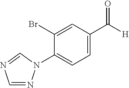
C1=NN(C2=CC=C(C([H])=O)C=C2Br)C=N1
